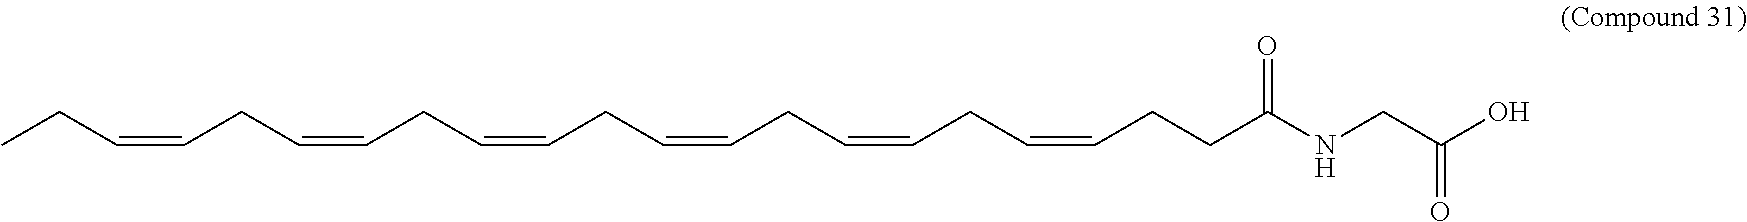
CCC=CCC=CCC=CCC=CCC=CCC=CCCC(NCC(O)=O)=O
